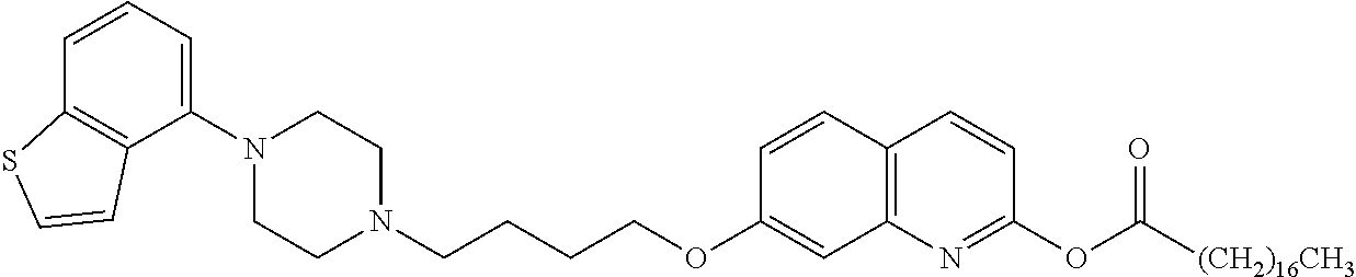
C1(N2CCN(CCCCOC3=CC4=C(C=C3)C=CC(OC(=O)[(CH2)16CH3])=N4)CC2)=CC=CC2=C1C=CS2
